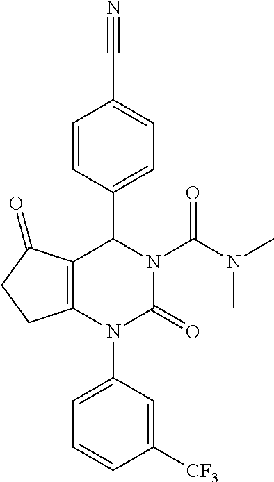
C12=C(N(C3=CC=CC([CF3])=C3)C(=O)N(C(N(C)C)=O)C1C1=CC=C(C#N)C=C1)CCC2=O
